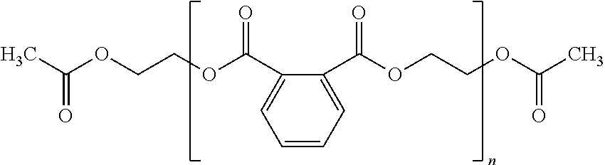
CC(OCCOC(C1=CC=CC=C1C(OCCOC(C)=O)=O)=O)=O
